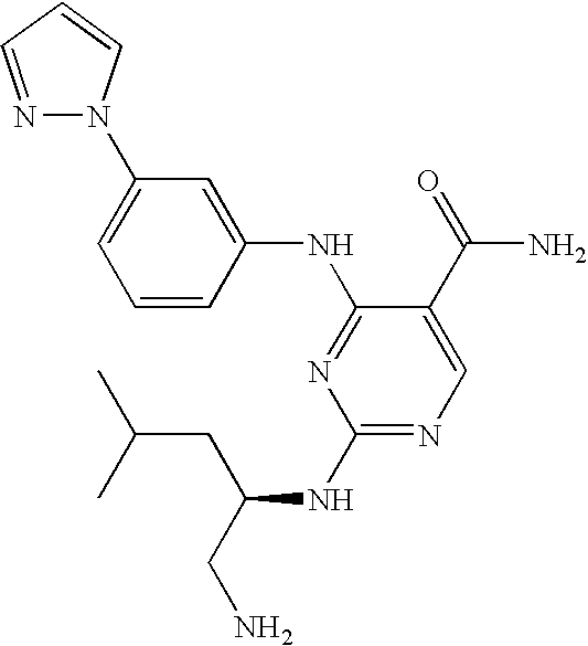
C1=CC(NC2=NC(NC(CN)CC(C)C)=NC=C2C(=O)N)=CC(N2N=CC=C2)=C1
